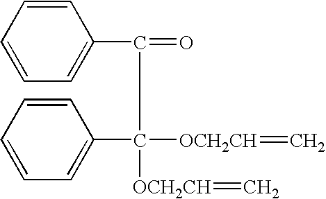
C1=CC=CC=C1C([OCH2CH]=C)(C(C1=CC=CC=C1)=O)[OCH2CH]=C
